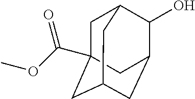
OC1C2CC3CC(C(OC)=O)(CC1C3)C2
